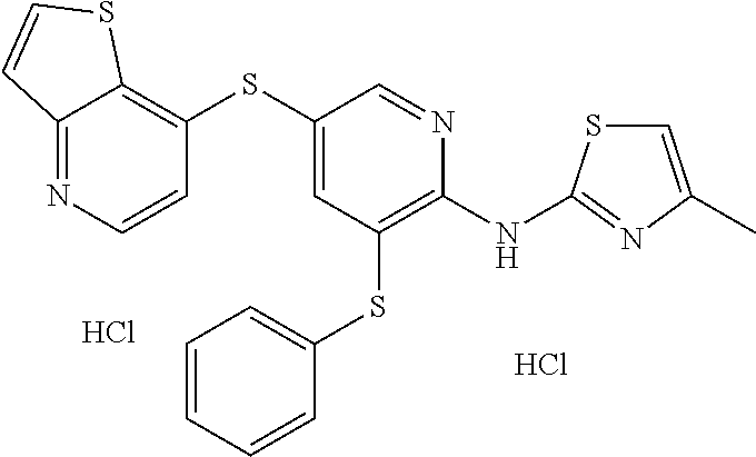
C1(SC2=CC(SC3=CC=CC=C3)=C(NC3=NC(C)=CS3)N=C2)=C2C(=NC=C1)C=CS2.Cl.Cl
